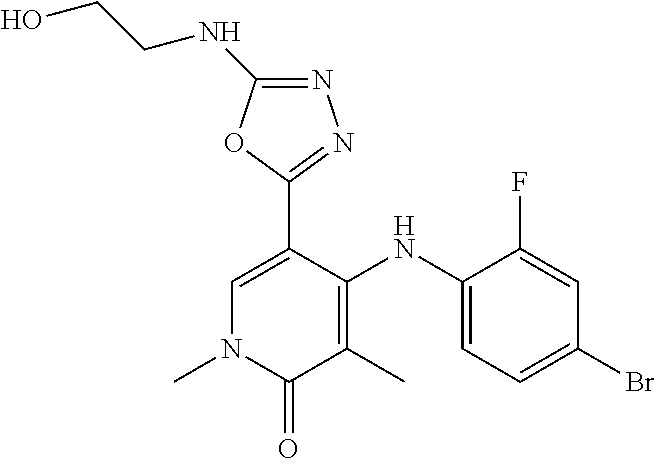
C1(NC2=CC=C(Br)C=C2F)=C(C)C(=O)N(C)C=C1C1=NN=C(NCCO)O1
